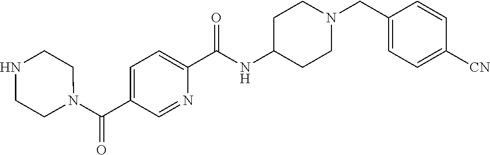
C1([CN])=CC=C(CN2CCC(NC(C3=CC=C(C(N4CCNCC4)=O)C=N3)=O)CC2)C=C1
